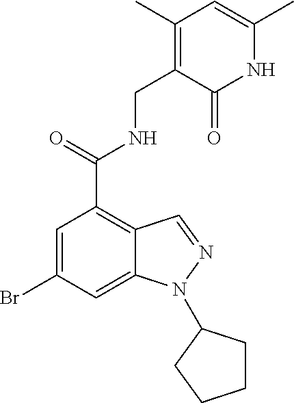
C1=C(Br)C=C2C(=C1C(=O)NCC1=C(C)C=C(C)NC1=O)C=NN2C1CCCC1
